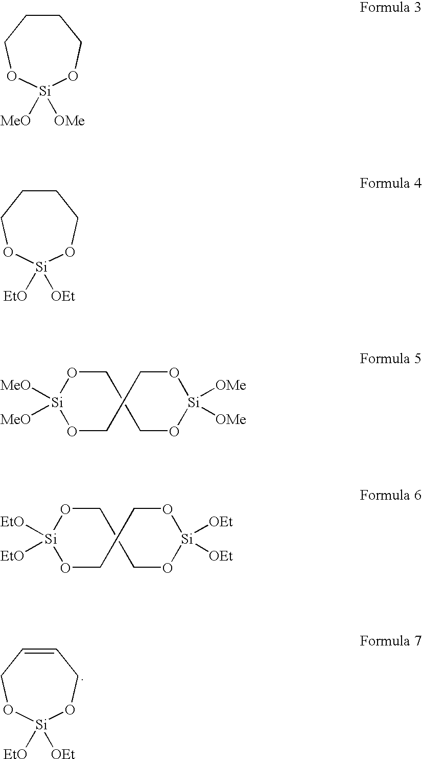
C1=CCO[Si]([OEt])([EtO])OC1.C1CCO[Si]([OMe])([MeO])OC1.C1CCO[Si]([OEt])([EtO])OC1.O1CCO[Si]([OMe])([OMe])OCCO[Si]1([MeO])[MeO].O1CCO[Si]([OEt])([OEt])OCCO[Si]1([EtO])[EtO]
